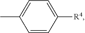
C1=CC([R4])=CC=C1C
